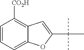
C12=CC=CC([CO2H])=C1C=C(C(C)(C)C)O2
